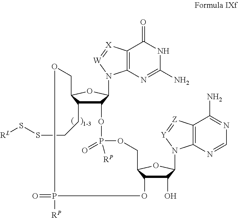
C12C(CCSS[RL])C(OC1N1C3=C(C(=O)NC(N)=N3)[X]=[W]1)COP(=O)([RP])OC1C(O)C(N3C4=C(C(N)=NC=N4)[Z]=[Y]3)OC1COP([RP])(=O)O2
